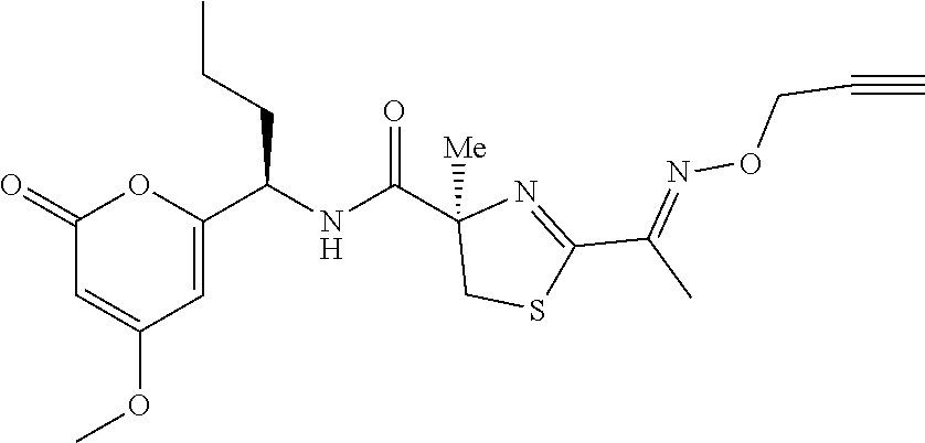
C1(=O)C=C(OC)C=C(C(NC(C2([Me])CSC(C(C)=NOCC#C)=N2)=O)CCC)O1
